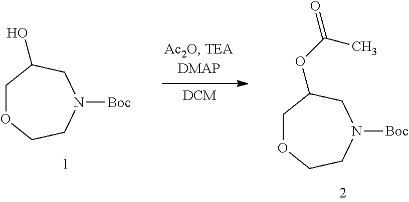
C1OCCN([Boc])CC1OC(=O)C.C1OCCN([Boc])CC1O
